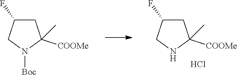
C1C(F)CNC1([COOMe])C.Cl.C1C(F)CN([Boc])C1([COOMe])C
